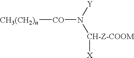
[X][CH-Z-COOM]N([Y])[CO][CH3(CH2)n]
